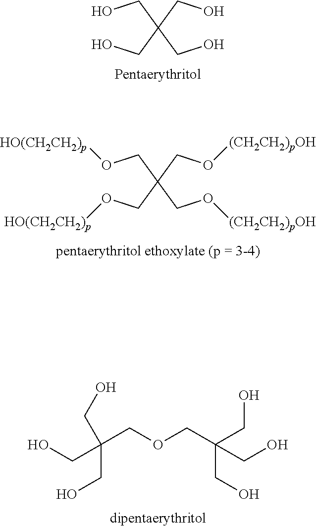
OCC(CO)(CO)CO.O(CC(CO[HO(CH2CH2)p])(CO[(CH2CH2)pOH])CO[(CH2CH2)pOH])[HO(CH2CH2)p].C(COCC(CO)(CO)CO)(CO)(CO)CO
